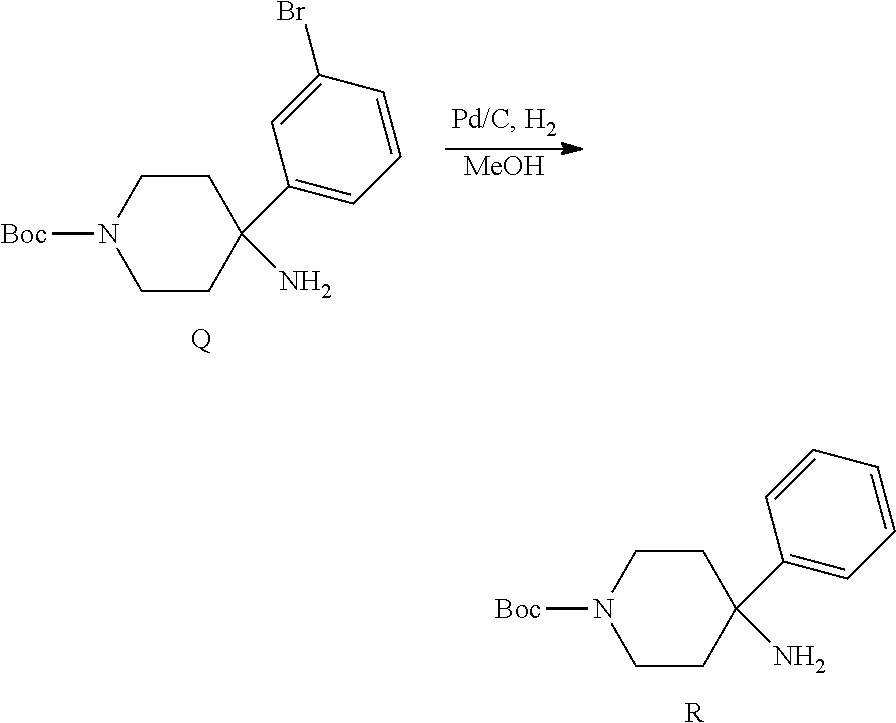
C1CC(N)(C2=CC=CC(Br)=C2)CCN1[Boc].[Q].[MeOH].C1CC(N)(C2=CC=CC=C2)CCN1[Boc].[R]
